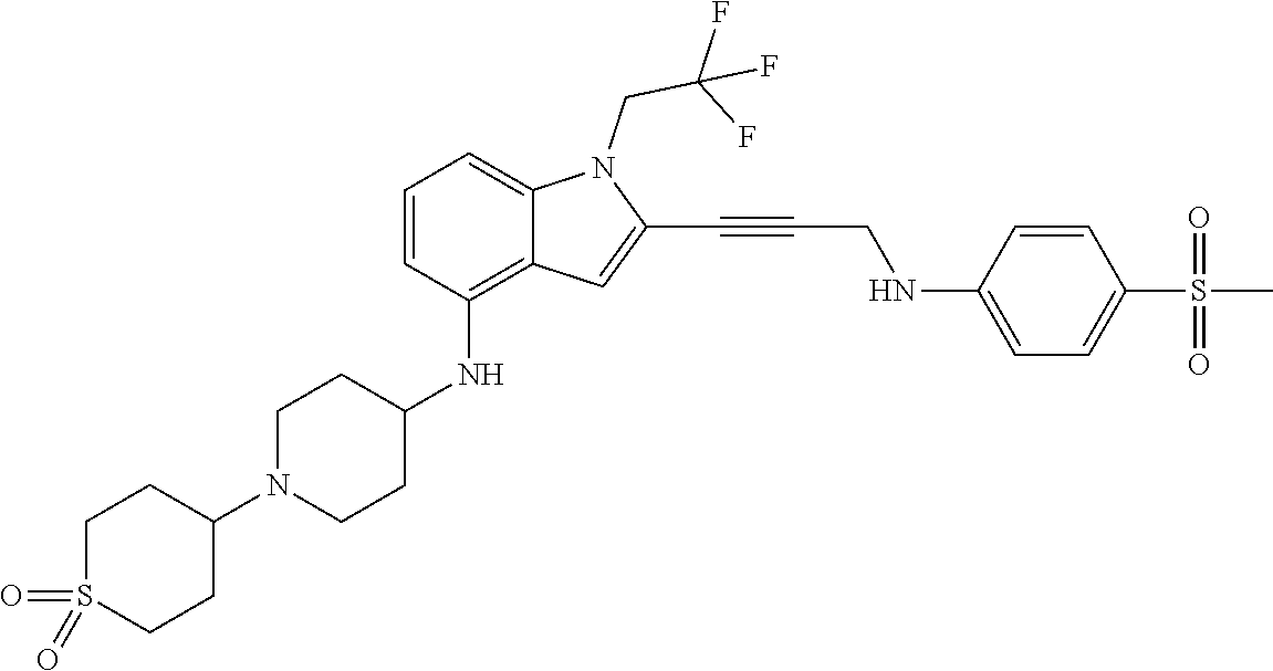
C(C#CC1=CC2=C(NC3CCN(C4CCS(=O)(=O)CC4)CC3)C=CC=C2N1CC(F)(F)F)NC1=CC=C(S(C)(=O)=O)C=C1
